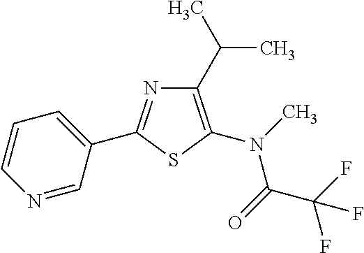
C1=CC=C(C2=NC(C(C)C)=C(N(C)C(C(F)(F)F)=O)S2)C=N1
